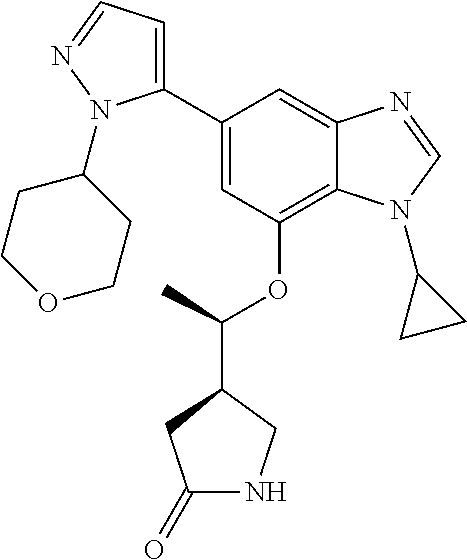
C1(C2=CC(OC(C3CC(=O)NC3)C)=C3C(=C2)N=CN3C2CC2)=CC=NN1C1CCOCC1
